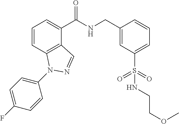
C1=CC2=C(C(C(NCC3=CC(S(=O)(=O)NCCOC)=CC=C3)=O)=C1)C=NN2C1=CC=C(F)C=C1
